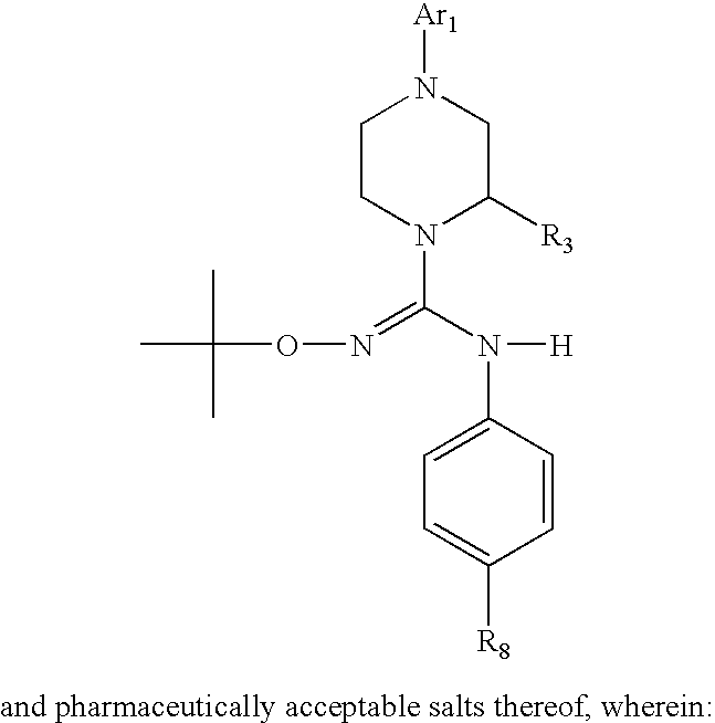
C1CN(C(N([H])C2=CC=C([R8])C=C2)=NOC(C)(C)C)C([R3])CN1[Ar1]
